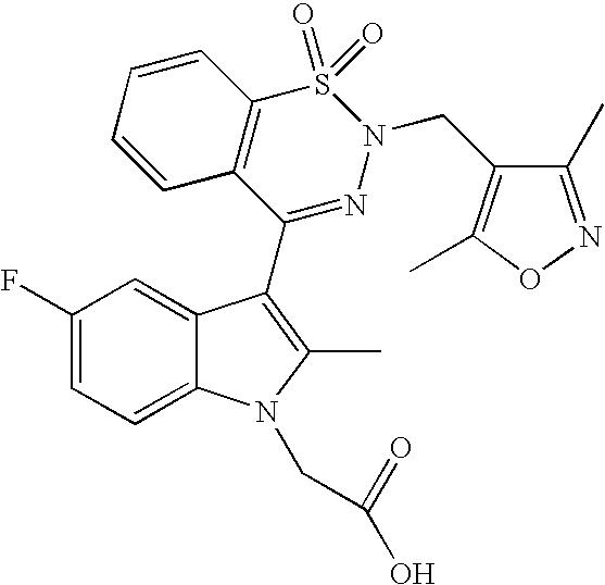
C1(F)=CC=C2C(=C1)C(C1=NN(CC3=C(C)ON=C3C)S(=O)(=O)C3=C1C=CC=C3)=C(C)N2CC(=O)O
